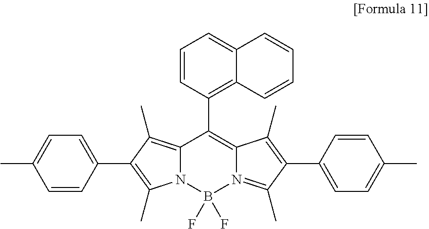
C12=C(C)C(C3=CC=C(C)C=C3)=C(C)N1B(F)(F)N1=C(C)C(C3=CC=C(C)C=C3)=C(C)C1=C2C1=C2C(=CC=C1)C=CC=C2
